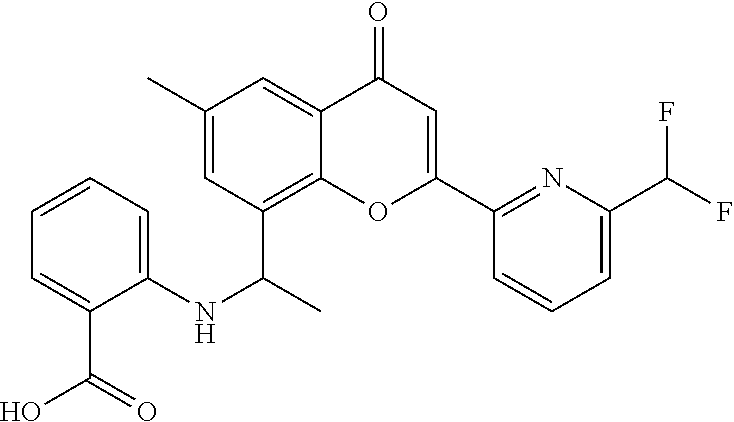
C12=C(C(C)NC3=CC=CC=C3C(O)=O)C=C(C)C=C1C(=O)C=C(C1=NC(C(F)F)=CC=C1)O2
